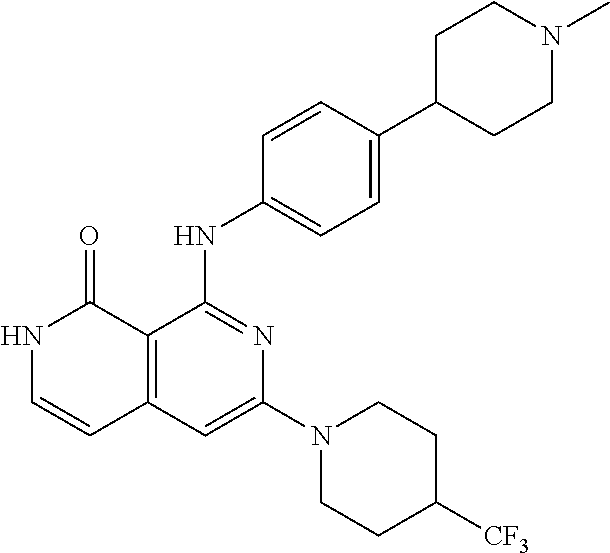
C1=CC(NC2=NC(N3CCC([CF3])CC3)=CC3=C2C(=O)NC=C3)=CC=C1C1CCN(C)CC1
